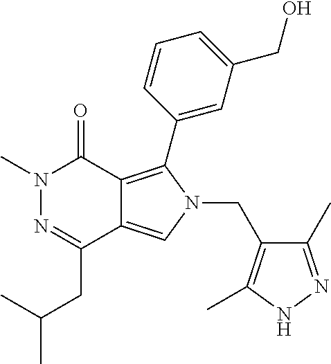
CN1N=C(CC(C)C)C2=CN(CC3=C(C)NN=C3C)C(C3=CC(CO)=CC=C3)=C2C1=O
